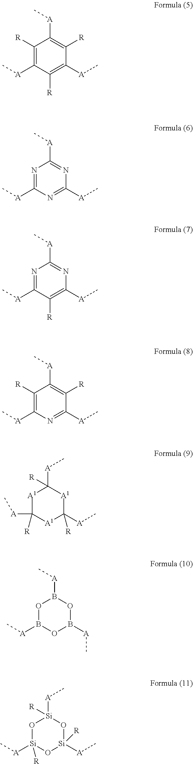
C1([R])=C([A]C)C([R])=C([A]C)C([R])=C1[A]C.N1=C([A]C)N=C([A]C)N=C1[A]C.N1=C([A]C)C([R])=C([A]C)N=C1[A]C.C1([R])=C([A]C)N=C([A]C)C([R])=C1[A]C.[A1]1C([A]C)([R])[A1]C([A]C)([R])[A1]C1([A]C)[R].O1B([A]C)OB([A]C)OB1[A]C.O1[Si]([A]C)([R])O[Si]([A]C)([R])O[Si]1([A]C)[R]
